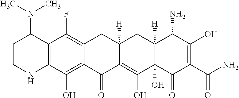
C12=C(C(O)=C3C(=C1F)CC1([H])CC4([H])C(N)C(O)=C(C(=O)N)C(=O)C4(O)C(O)=C1C3=O)NCCC2N(C)C
